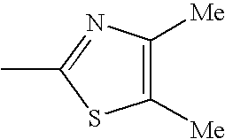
C1([Me])=C([Me])N=C(C)S1
